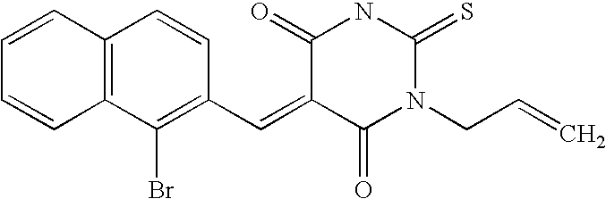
C12=C(C=CC=C1)C=CC(C=C1C(=O)N(CC=C)C(=S)NC1=O)=C2Br
